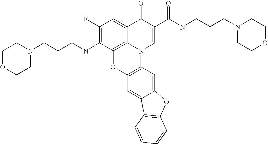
C1(F)=C(NCCCN2CCOCC2)C2=C3C(=C1)C(=O)C(C(NCCCN1CCOCC1)=O)=CN3C1=C(O2)C=C2C(=C1)OC1=C2C=CC=C1
